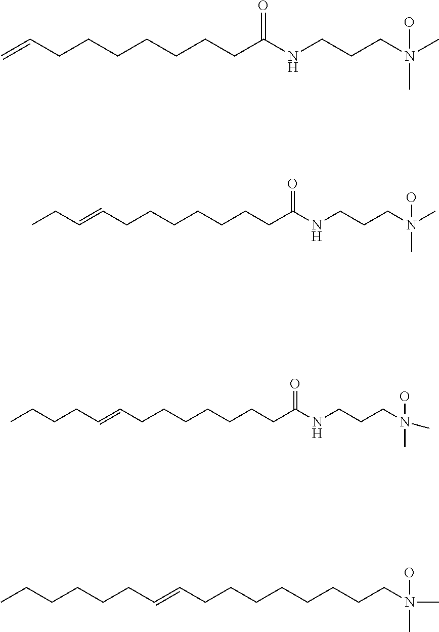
C=CCCCCCCCC(NCCCN(C)(C)O)=O.CCC=CCCCCCCCC(NCCCN(C)(C)O)=O.CCCCC=CCCCCCCCC(NCCCN(C)(C)O)=O.CCCCCCC=CCCCCCCCCN(C)(C)O
